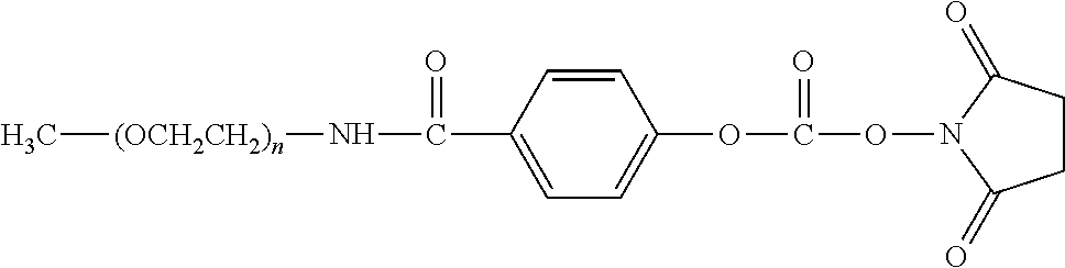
C[(OCH2CH2)n]NC(C1=CC=C(OC(ON2C(=O)CCC2=O)=O)C=C1)=O
